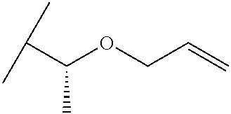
CC(C)C(OCC=C)C
